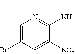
C1=C(Br)C=C([NO2])C(NC)=N1
